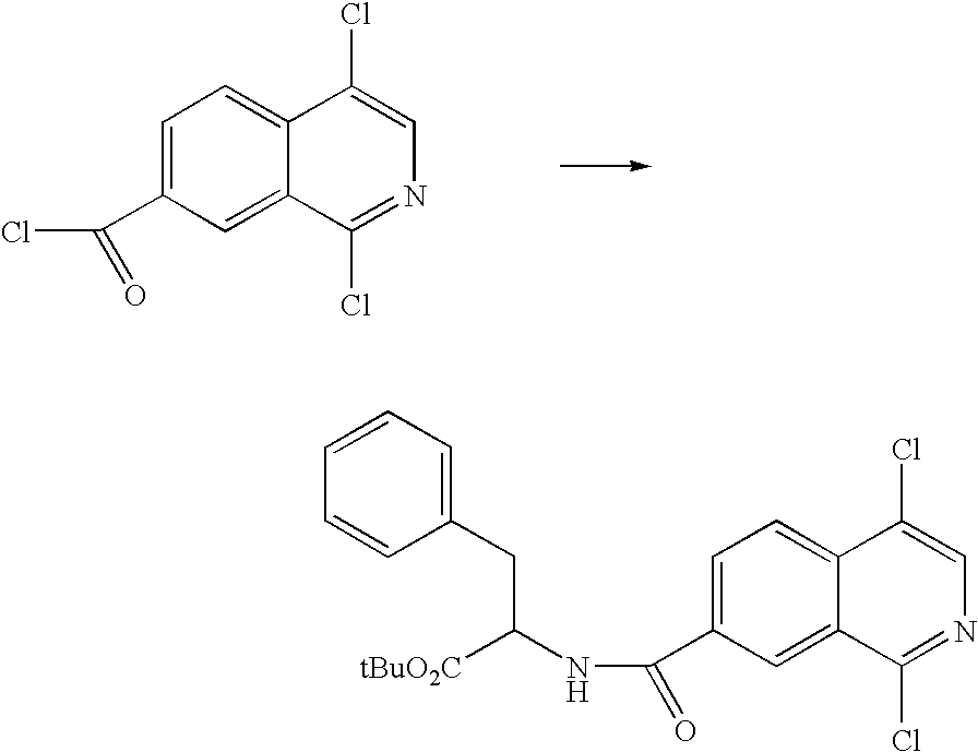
C(C1=CC=C2C(=C1)C(Cl)=NC=C2Cl)(=O)Cl.C(C1=CC=C2C(=C1)C(Cl)=NC=C2Cl)(NC([tBuO2C])CC1=CC=CC=C1)=O
